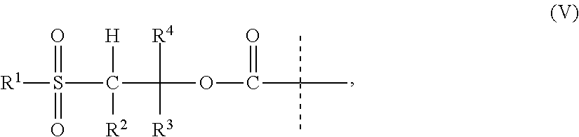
S(C(C(OC(C(C)(C)C)=O)([R4])[R3])([H])[R2])([R1])(=O)=O
